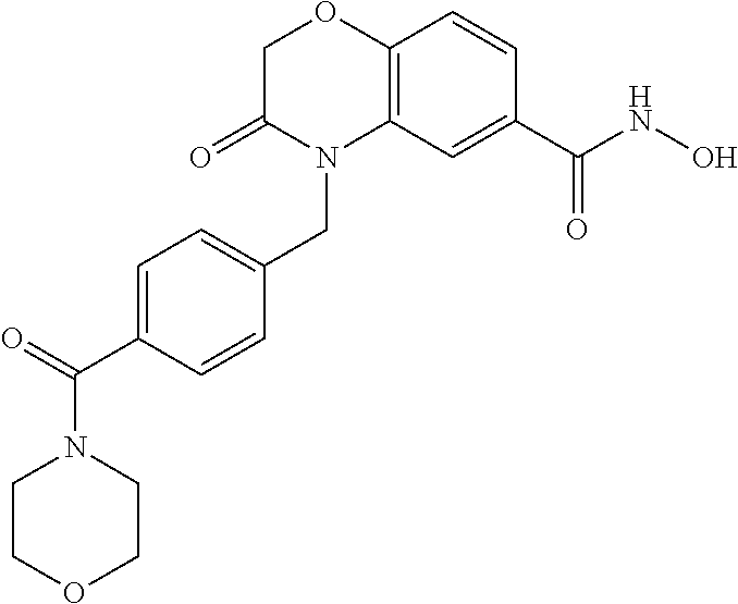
C1C(=O)N(CC2=CC=C(C(N3CCOCC3)=O)C=C2)C2=C(O1)C=CC(C(NO)=O)=C2
